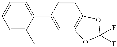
C1(C2=CC=CC=C2C)=CC2=C(C=C1)OC(F)(F)O2
